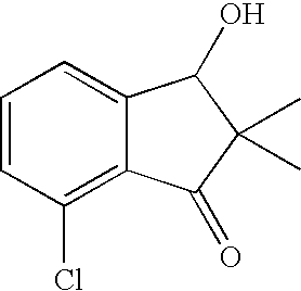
C1=CC(Cl)=C2C(=C1)C(O)C(C)(C)C2=O
